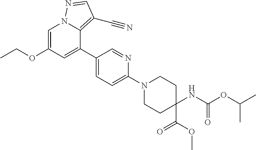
C1=C(OCC)C=C(C2=CC=C(N3CCC(NC(OC(C)C)=O)(C(=O)OC)CC3)N=C2)C2=C(C#N)C=NN12
